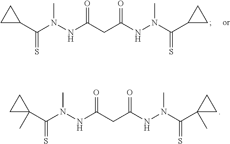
C1(C(N(NC(CC(NN(C(C2CC2)=S)C)=O)=O)C)=S)CC1.C1(C(N(NC(CC(NN(C(C2(C)CC2)=S)C)=O)=O)C)=S)(C)CC1
